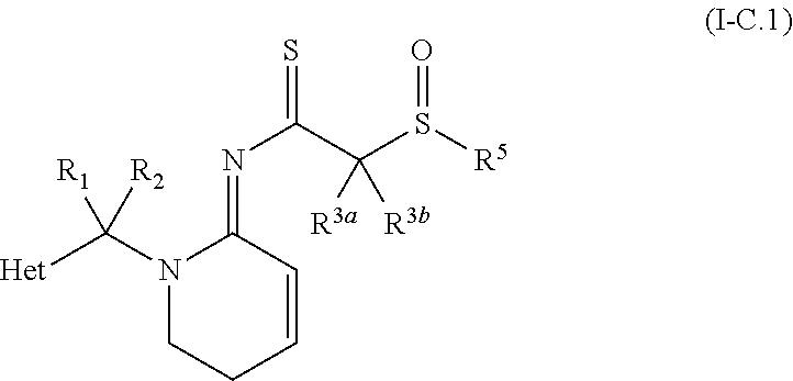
N1(C([Het])([R2])[R1])CCC=CC1=NC(=S)C(S([R5])=O)([R3a])[R3b]
